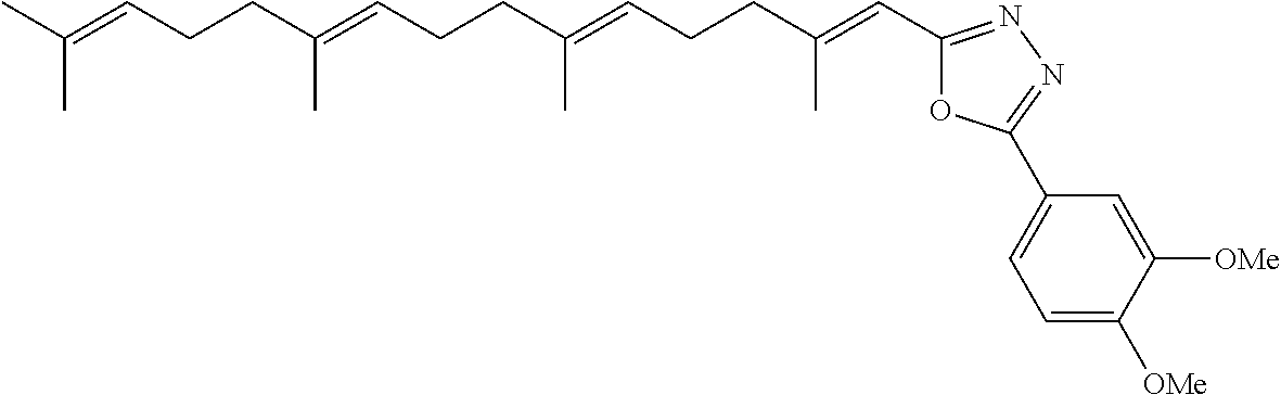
C(C(=CCCC(=CC1=NN=C(C2=CC=C([OMe])C([OMe])=C2)O1)C)C)CC=C(C)CCC=C(C)C
